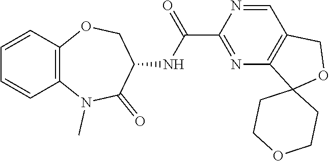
C1=CC2=C(C=C1)N(C)C(=O)C(NC(C1=NC3=C(C=N1)COC31CCOCC1)=O)CO2
